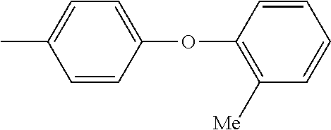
CC1=CC=C(OC2=C([Me])C=CC=C2)C=C1
